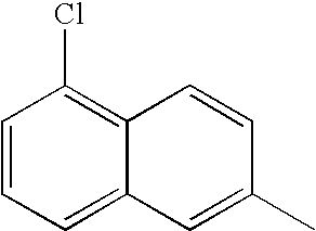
C1=CC=C2C(=C1Cl)C=CC(C)=C2
